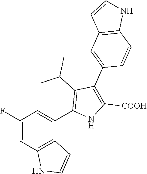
C1(F)=CC2=C(C(C3=C(C(C)C)C(C4=CC5=C(C=C4)NC=C5)=C([COOH])N3)=C1)C=CN2
